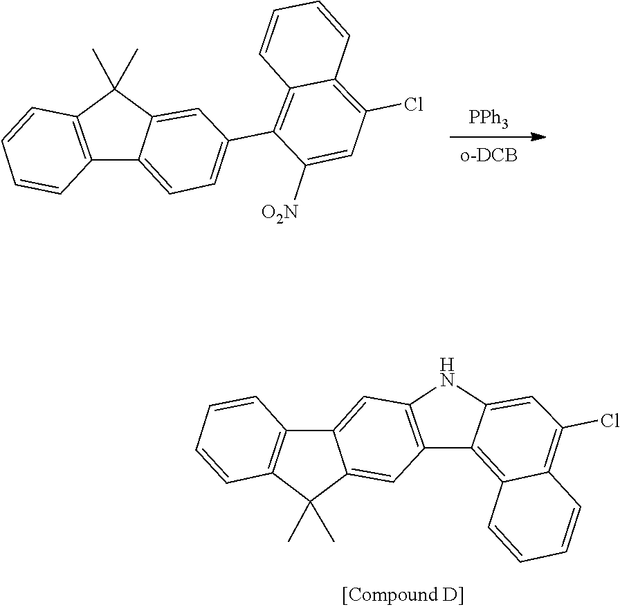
[PPh3].[o-DCB].C12=CC(C3=C4C(=C(Cl)C=C3[O2N])C=CC=C4)=CC=C1C1=C(C2(C)C)C=CC=C1.C1=CC2=C(C=C1)C1=CC3=C(C4=C5C(=C(Cl)C=C4N3)C=CC=C5)C=C1C2(C)C
